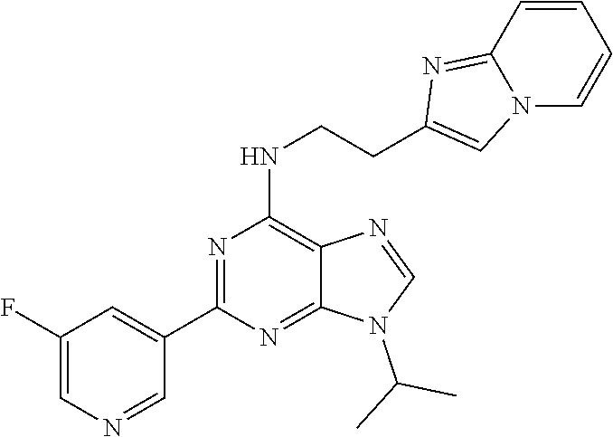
C1(C2=NC(NCCC3=CN4C=CC=CC4=N3)=C3C(=N2)N(C(C)C)C=N3)=CC(F)=CN=C1
